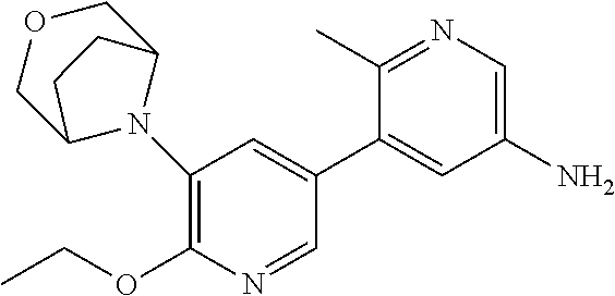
C1(N2C3COCC2CC3)=C(OCC)N=CC(C2=CC(N)=CN=C2C)=C1
